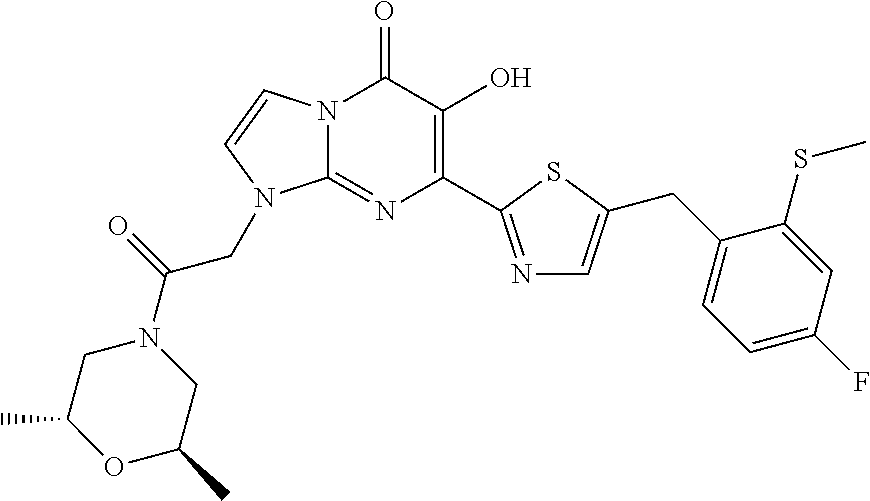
N12C(=NC(C3=NC=C(CC4=CC=C(F)C=C4SC)S3)=C(O)C1=O)N(CC(N1CC(C)OC(C)C1)=O)C=C2
